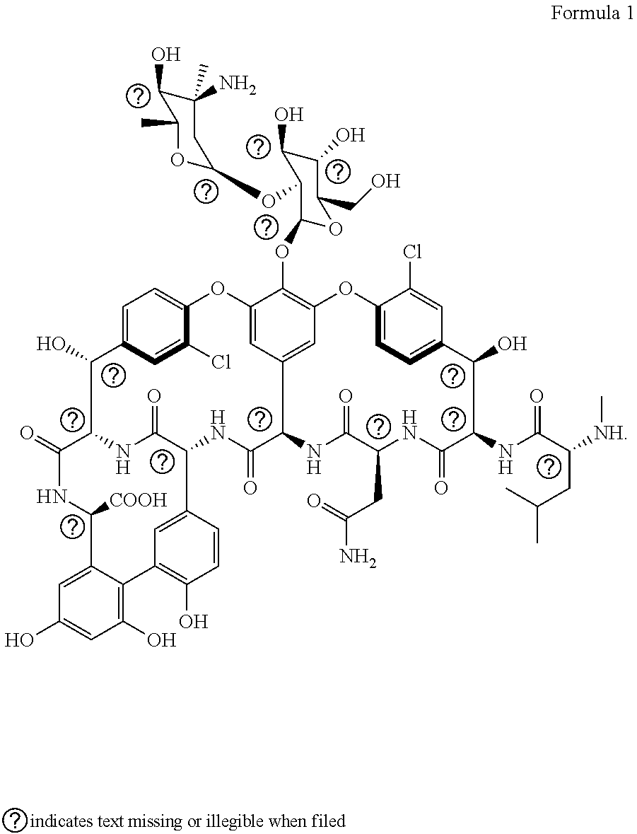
C1=C2C=C(Cl)C(=C1)OC1=CC3=CC(=C1OC1OC(CO)C(O)C(O)C1OC1OC(C)C(O)C(C)(N)C1)OC1=CC=C(C(O)C(NC(C([NH]C)CC(C)C)=O)C(=O)NC(CC(N)=O)C(=O)NC3C(=O)NC3C(=O)NC(C2O)C(=O)NC([COOH])C2=CC(O)=CC(O)=C2C2=C(O)C=CC3=C2)C=C1Cl
